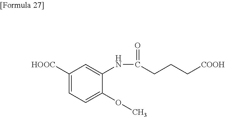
C1([HOOC])=CC=C(OC)C(NC(CCC[COOH])=O)=C1
